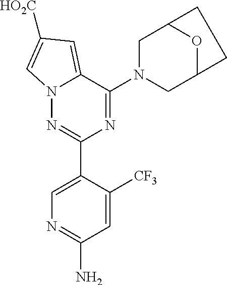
N12N=C(C3=CN=C(N)C=C3[CF3])N=C(N3CC4OC(C3)CC4)C1=CC([HO2C])=C2
